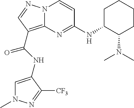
C1=C(NC(C2=C3N(N=C2)C=CC(NC2C(N(C)C)CCCC2)=N3)=O)C([CF3])=NN1C
